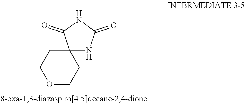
N1C(=O)C2(NC1=O)CCOCC2
